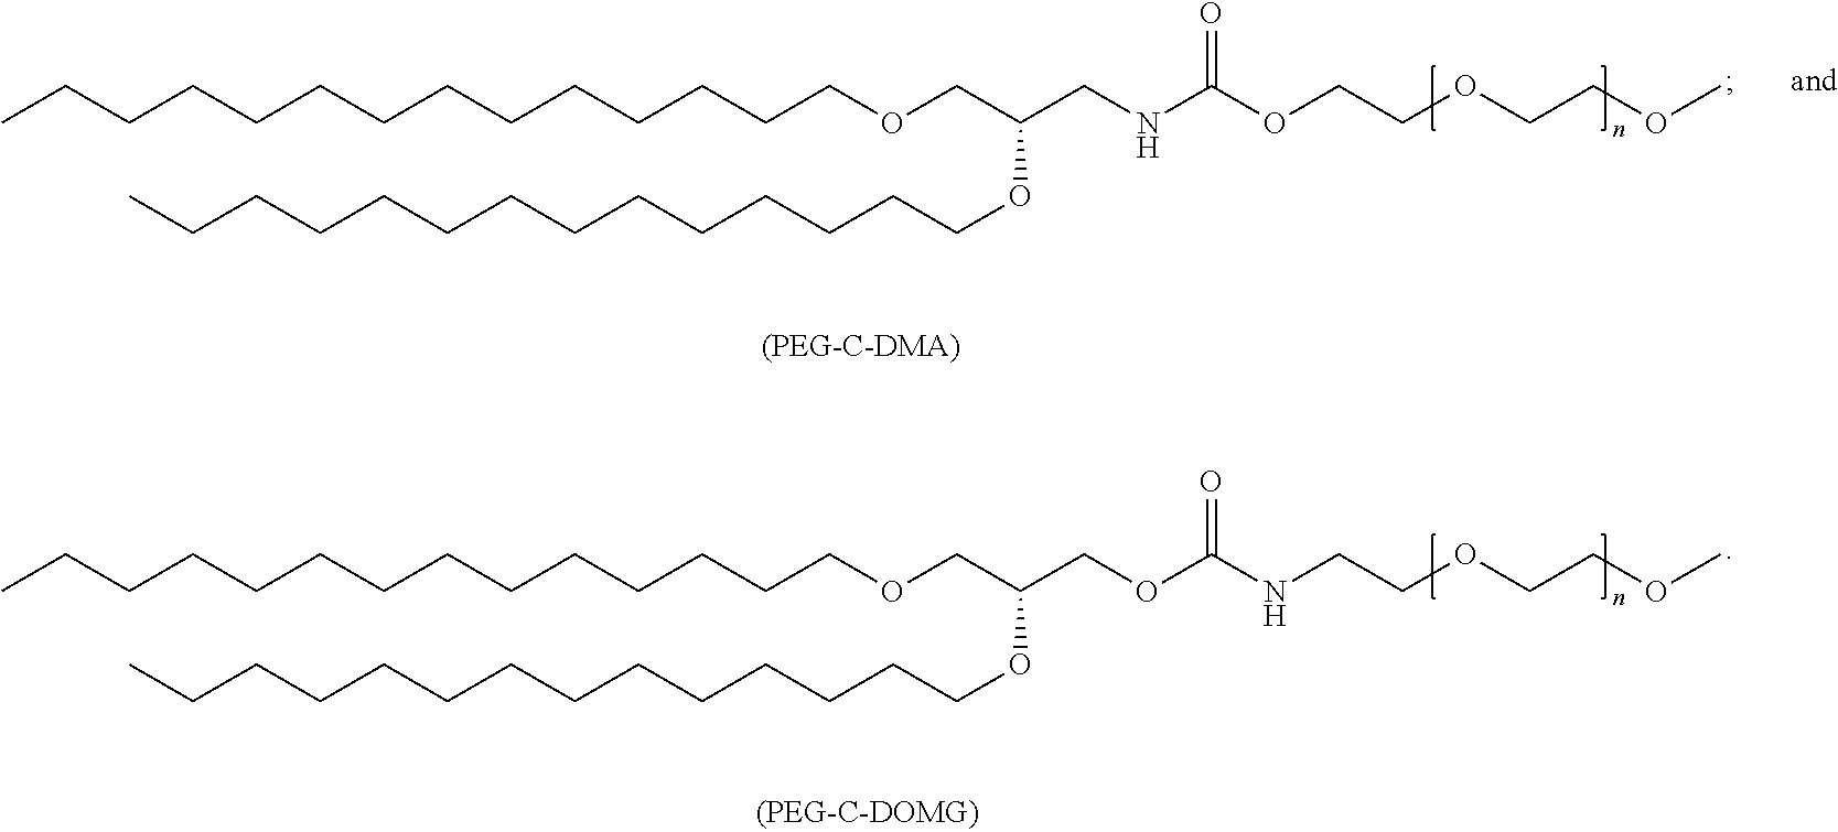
CCCCCCCCCCCCCCOCC(COC(NCCOCCOC)=O)OCCCCCCCCCCCCCC.CCCCCCCCCCCCCCOCC(CNC(OCCOCCOC)=O)OCCCCCCCCCCCCCC
